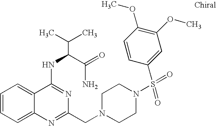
C1=CC=C2C(=C1)C(NC(C(N)=O)C(C)C)=NC(CN1CCN(S(=O)(=O)C3=CC(OC)=C(OC)C=C3)CC1)=N2
